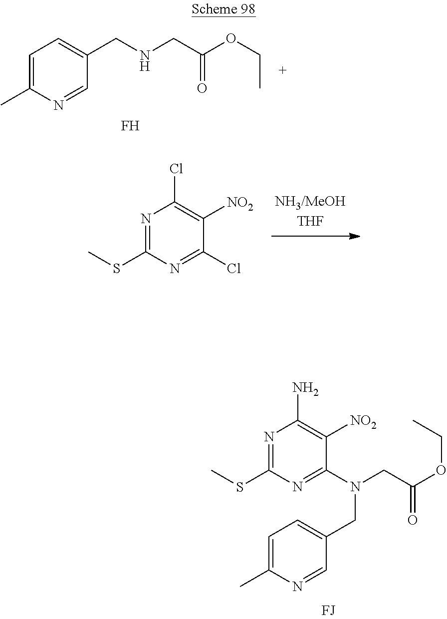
C1=C(C)N=CC(CNCC(OCC)=O)=C1.F.N1=C(SC)N=C(Cl)C([NO2])=C1Cl.N1=C(SC)N=C(N(CC(OCC)=O)CC2=CC=C(C)N=C2)C([NO2])=C1N
